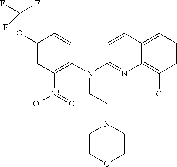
C1(OC(F)(F)F)=CC([N+]([O-])=O)=C(N(C2=NC3=C(Cl)C=CC=C3C=C2)CCN2CCOCC2)C=C1
